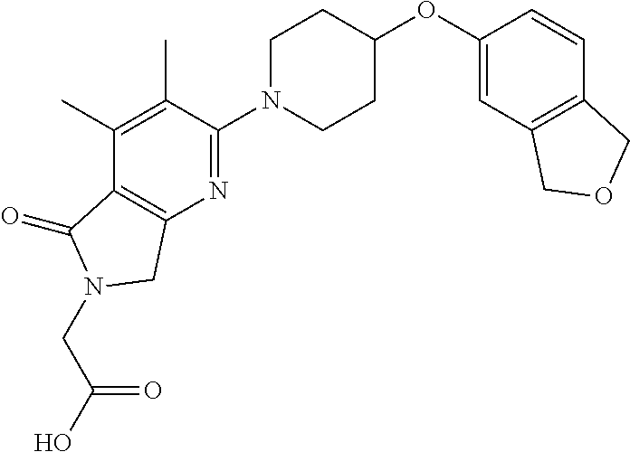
C1(OC2CCN(C3=NC4=C(C(=O)N(CC(=O)O)C4)C(C)=C3C)CC2)=CC2=C(C=C1)COC2
